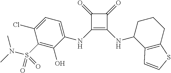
C1(=O)C(NC2=CC=C(Cl)C(S(=O)(N(C)C)=O)=C2O)=C(NC2C3=C(CCC2)SC=C3)C1=O
